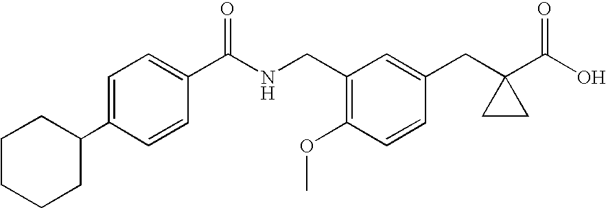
C1=C(C2CCCCC2)C=CC(C(NCC2=C(OC)C=CC(CC3(C(O)=O)CC3)=C2)=O)=C1
